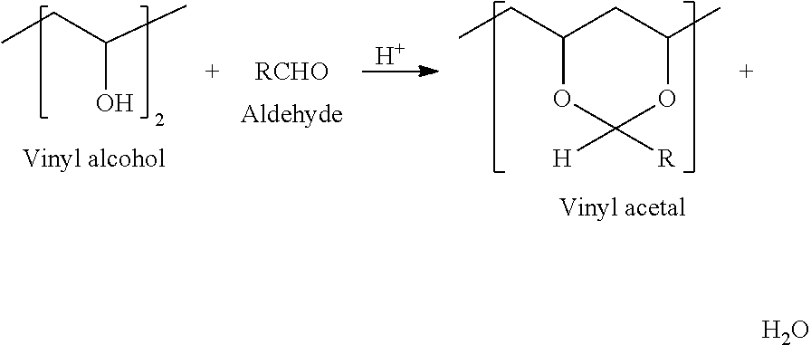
CCC(C)O.[RCHO].[H].CCC1CC(C)OC([H])([R])O1.O
